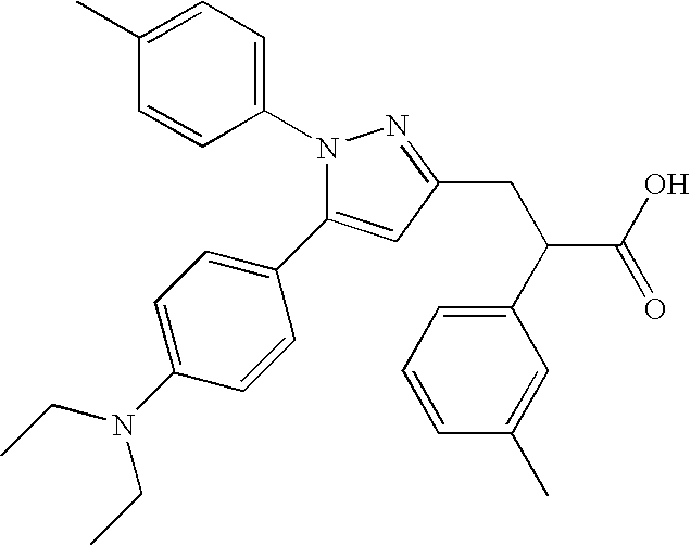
N1(C2=CC=C(C)C=C2)C(C2=CC=C(N(CC)CC)C=C2)=CC(CC(C(O)=O)C2=CC=CC(C)=C2)=N1
